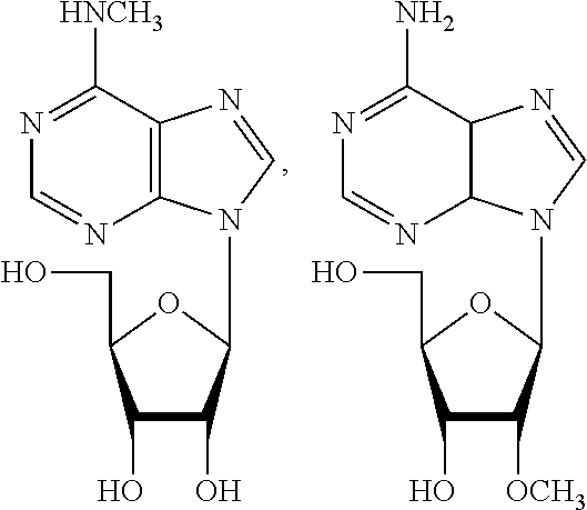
C1(O)C(O)C(N2C3=C(N=C2)C([HNCH3])=NC=N3)OC1CO.C1(O)C([OCH3])C(N2C3C(N=C2)C(N)=NC=N3)OC1CO
